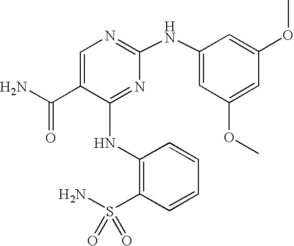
N(C1=NC(NC2=CC(OC)=CC(OC)=C2)=NC=C1C(N)=O)C1=C(S(N)(=O)=O)C=CC=C1
